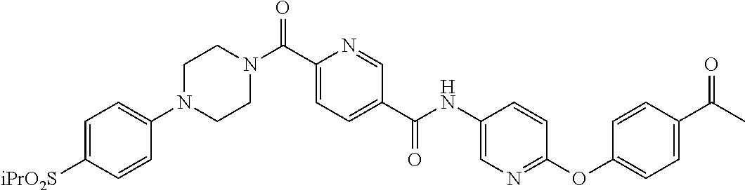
C1CN(C(C2=CC=C(C(=O)NC3=CN=C(OC4=CC=C(C(=O)C)C=C4)C=C3)C=N2)=O)CCN1C1=CC=C([iPrO2S])C=C1
